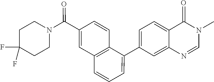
C1(C2=CC=CC3=C2C=CC(C(N2CCC(F)(F)CC2)=O)=C3)=CC=C2C(=C1)N=CN(C)C2=O
